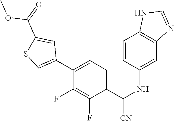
C1(C2=CSC(C(OC)=O)=C2)=CC=C(C(NC2=CC3=C(C=C2)NC=N3)[CN])C(F)=C1F
